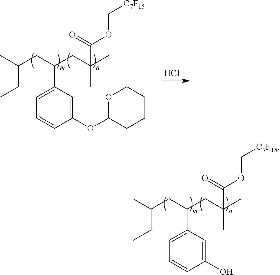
C1(O)=CC(C(CC(C)CC)CC(C)(C)C(=O)OC[C7F15])=CC=C1.C1(OC2CCCCO2)=CC(C(CC(C)CC)CC(C)(C)C(=O)OC[C7F15])=CC=C1.Cl
